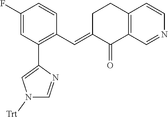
C12=C(C=NC=C1)C(=O)C(=CC1=C(C3=CN([Trt])C=N3)C=C(F)C=C1)CC2
